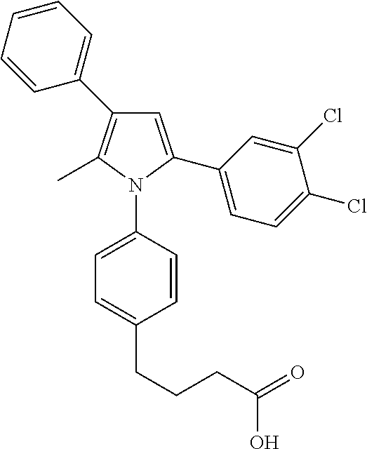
C1=CC=CC(C2=C(C)N(C3=CC=C(CCCC(=O)O)C=C3)C(C3=CC=C(Cl)C(Cl)=C3)=C2)=C1
